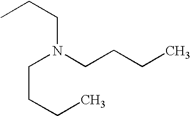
C(N(CCCC)CCCC)CC
